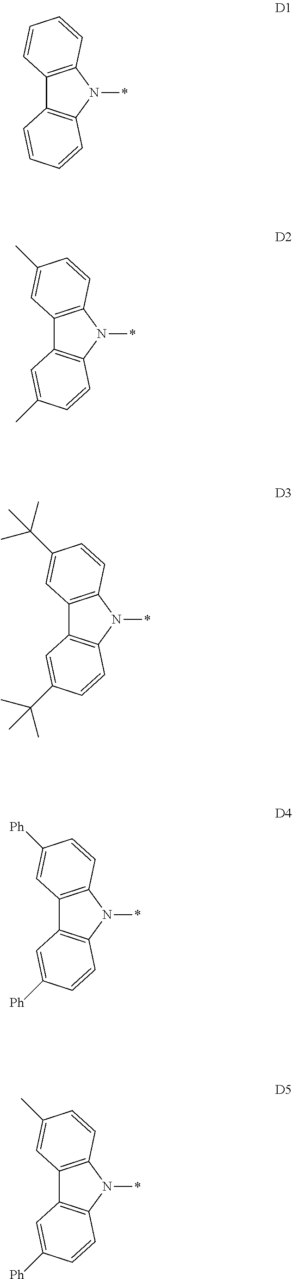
C12=C(N(*)C3=C1C=CC=C3)C=CC=C2.C12=C(N(*)C3=C1C=C(C)C=C3)C=CC(C)=C2.C12=C(N(*)C3=C1C=C(C(C)(C)C)C=C3)C=CC(C(C)(C)C)=C2.C12=C(N(*)C3=C1C=C([Ph])C=C3)C=CC([Ph])=C2.C12=C(N(*)C3=C1C=C([Ph])C=C3)C=CC(C)=C2
